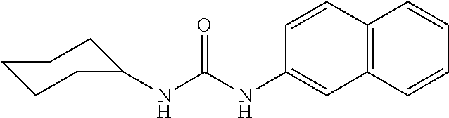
C12=C(C=CC=C1)C=C(NC(NC1CCCCC1)=O)C=C2
